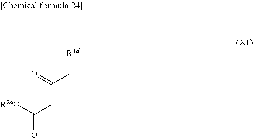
[R2dO]C(CC(=O)C[R1d])=O
